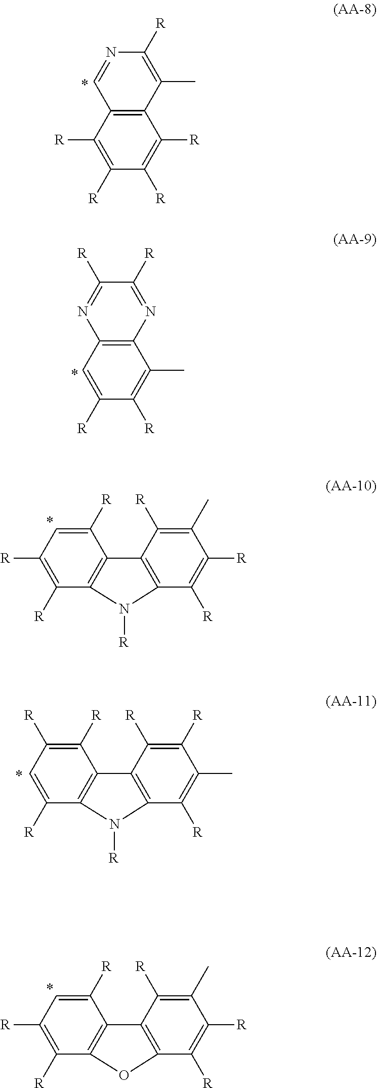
C1([R])=C([R])C([R])=C([R])C2=C1C=NC([R])=C2C.C1=C([R])C([R])=C(C)C2=C1N=C([R])C([R])=N2.C1([R])=C([R])C2=C(C([R])=C1)C1=C(C([R])=C([R])C(C)=C1[R])N2[R].C1=C([R])C2=C(C([R])=C1[R])C1=C(C([R])=C(C)C([R])=C1[R])N2[R].C1([R])=C([R])C2=C(C([R])=C1)C1=C(C([R])=C([R])C(C)=C1[R])O2
